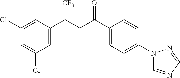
C1(Cl)=CC(C([CF3])CC(C2=CC=C(N3C=NC=N3)C=C2)=O)=CC(Cl)=C1
